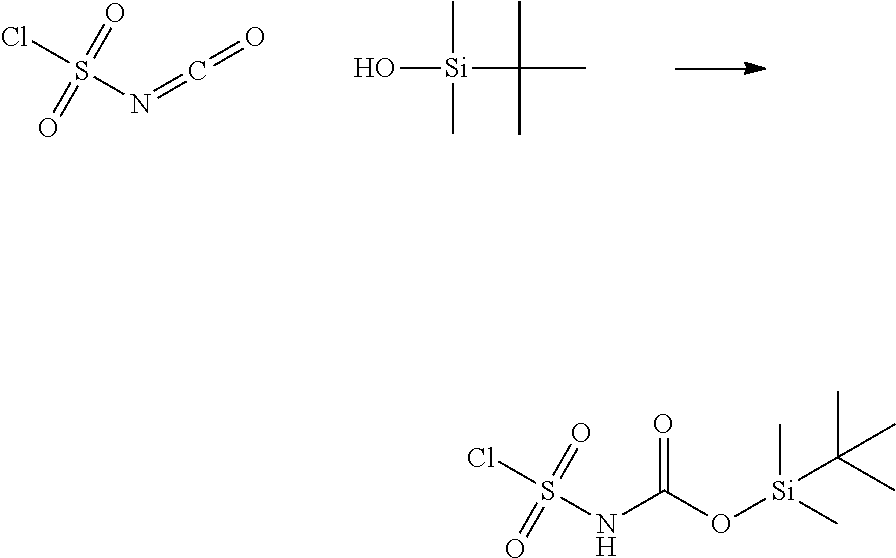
ClS(=O)(=O)N=C=O.O[Si](C)(C)C(C)(C)C.ClS(=O)(=O)NC(O[Si](C)(C)C(C)(C)C)=O
